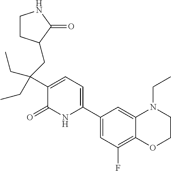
C1(C2=CC=C(C(CC)(CC)CC3CCNC3=O)C(=O)N2)=CC(F)=C2C(=C1)N(CC)CCO2
